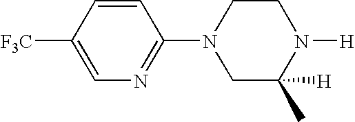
C1=CC(N2CC(C)([H])N([H])CC2)=NC=C1[F3C]
